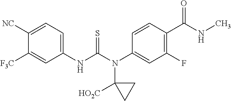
C1([NC])=CC=C(NC(N(C2=CC(F)=C(C(NC)=O)C=C2)C2([HO2C])CC2)=S)C=C1[F3C]
